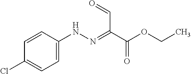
CCOC(=O)C(=NNC1=CC=C(Cl)C=C1)C=O
